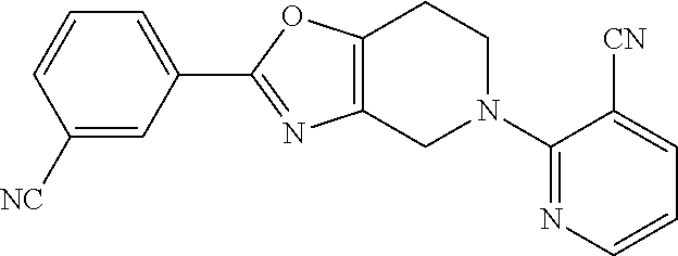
C1([NC])=CC(C2=NC3=C(O2)CCN(C2=NC=CC=C2[CN])C3)=CC=C1
